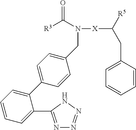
N(C([R3])=O)(CC1=CC=C(C2=CC=CC=C2C2=NN=NN2)C=C1)[X]C(CC1=CC=CC=C1)[R5]
